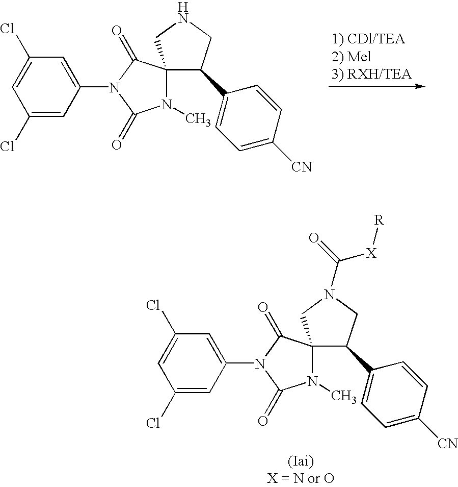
C1(Cl)=CC(N2C(=O)C3(N(C)C2=O)C(C2=CC=C([CN])C=C2)CN(C([X][R])=O)C3)=CC(Cl)=C1.C1(Cl)=CC(N2C(=O)C3(N(C)C2=O)C(C2=CC=C([CN])C=C2)CNC3)=CC(Cl)=C1
